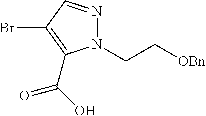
C(C[OBn])N1N=CC(Br)=C1C(O)=O
